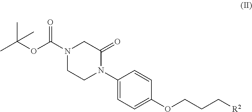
N1(C(OC(C)(C)C)=O)CCN(C2=CC=C(OCCC[R2])C=C2)C(=O)C1
